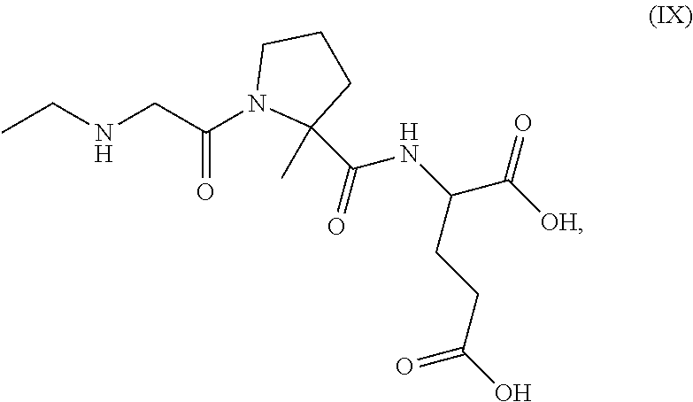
N(CC(N1C(C)(C(=O)NC(C([OH])=O)CCC(O)=O)CCC1)=O)CC
